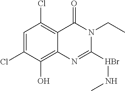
C1=C(Cl)C(O)=C2C(=C1Cl)C(=O)N(CC)C(BrNC)=N2
